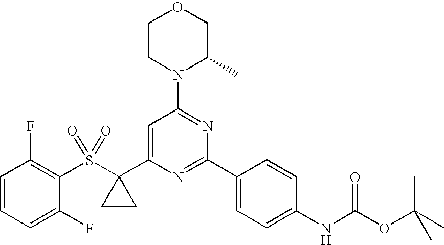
C1=CC=C(F)C(S(C2(C3=CC(N4C(C)COCC4)=NC(C4=CC=C(NC(OC(C)(C)C)=O)C=C4)=N3)CC2)(=O)=O)=C1F
